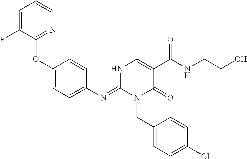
C1(N=C2N(CC3=CC=C(Cl)C=C3)C(=O)C(C(NCCO)=O)=CN2)=CC=C(OC2=NC=CC=C2F)C=C1
